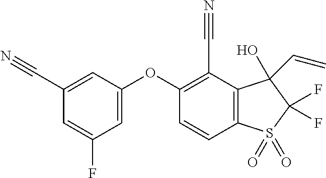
C1(C#N)=CC(OC2=C(C#N)C3=C(C=C2)S(=O)(=O)C(F)(F)C3(C=C)O)=CC(F)=C1
